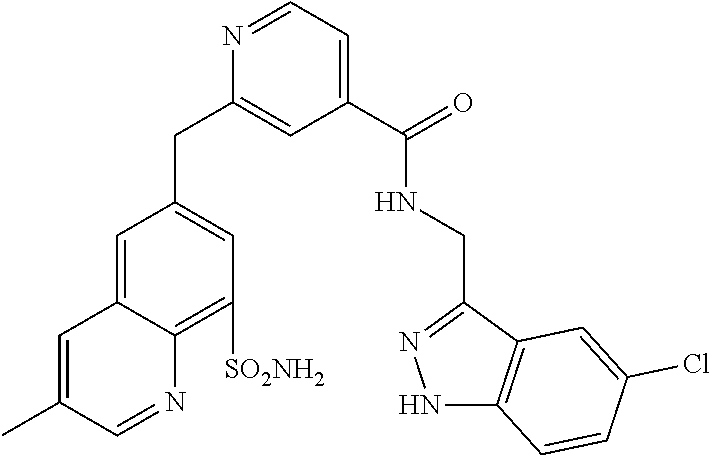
C1=C2C(=C([SO2NH2])C=C1CC1=CC(C(NCC3=NNC4=C3C=C(Cl)C=C4)=O)=CC=N1)N=CC(C)=C2
